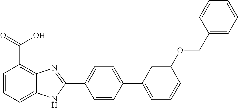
C1=CC(C2=CC=CC(OCC3=CC=CC=C3)=C2)=CC=C1C1=NC2=C(C(O)=O)C=CC=C2N1
